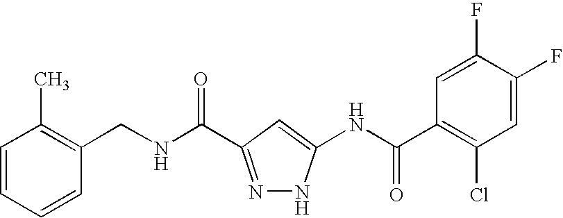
N(C(=O)C1=NNC(NC(C2=C(Cl)C=C(F)C(F)=C2)=O)=C1)CC1=C(C)C=CC=C1
